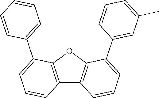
C12=C(OC3=C1C=CC=C3C1=CC(C)=CC=C1)C(C1=CC=CC=C1)=CC=C2
